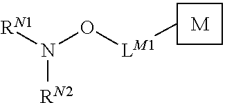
C[LM1]ON([RN1])[RN2].[M]
